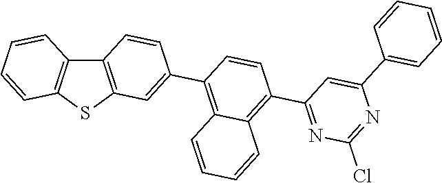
C12=C(SC3=C1C=CC=C3)C=C(C1=C3C(=C(C4=NC(Cl)=NC(C5=CC=CC=C5)=C4)C=C1)C=CC=C3)C=C2
